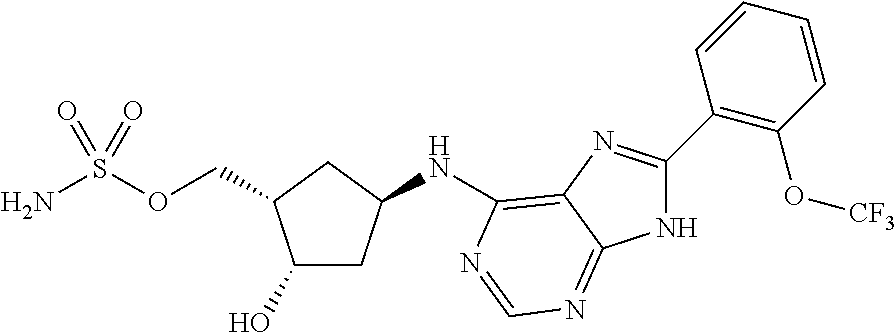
C1(O)CC(NC2=C3N=C(C4=C(O[CF3])C=CC=C4)NC3=NC=N2)CC1COS(N)(=O)=O
